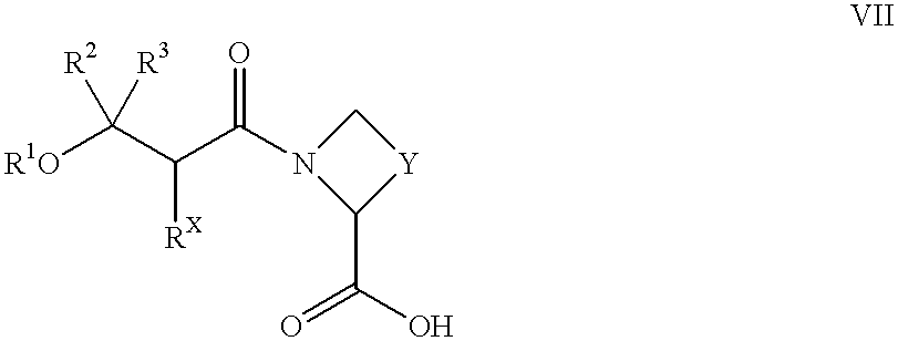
[R1O]C(C(C(=O)N1C[Y]C1C(=O)O)[RX])([R3])[R2]
